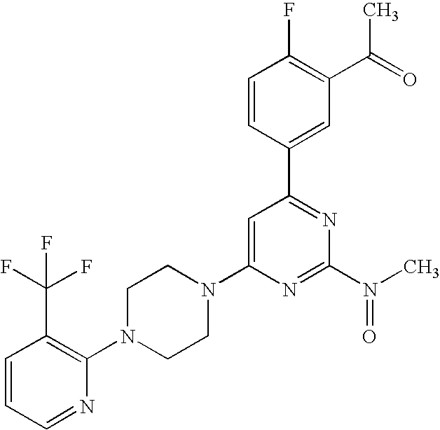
C1=CC=NC(N2CCN(C3=CC(C4=CC(C(=O)C)=C(F)C=C4)=NC(N(=O)C)=N3)CC2)=C1C(F)(F)F
